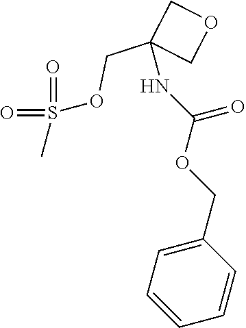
O(CC1(NC(OCC2=CC=CC=C2)=O)COC1)S(=O)(=O)C
